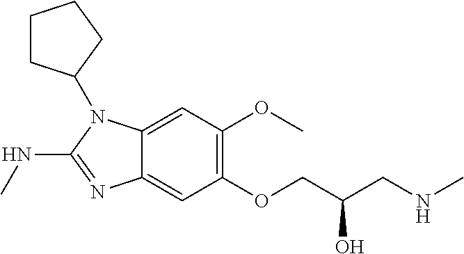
O(C1=C(OC)C=C2C(=C1)N=C(NC)N2C1CCCC1)CC(O)CNC
